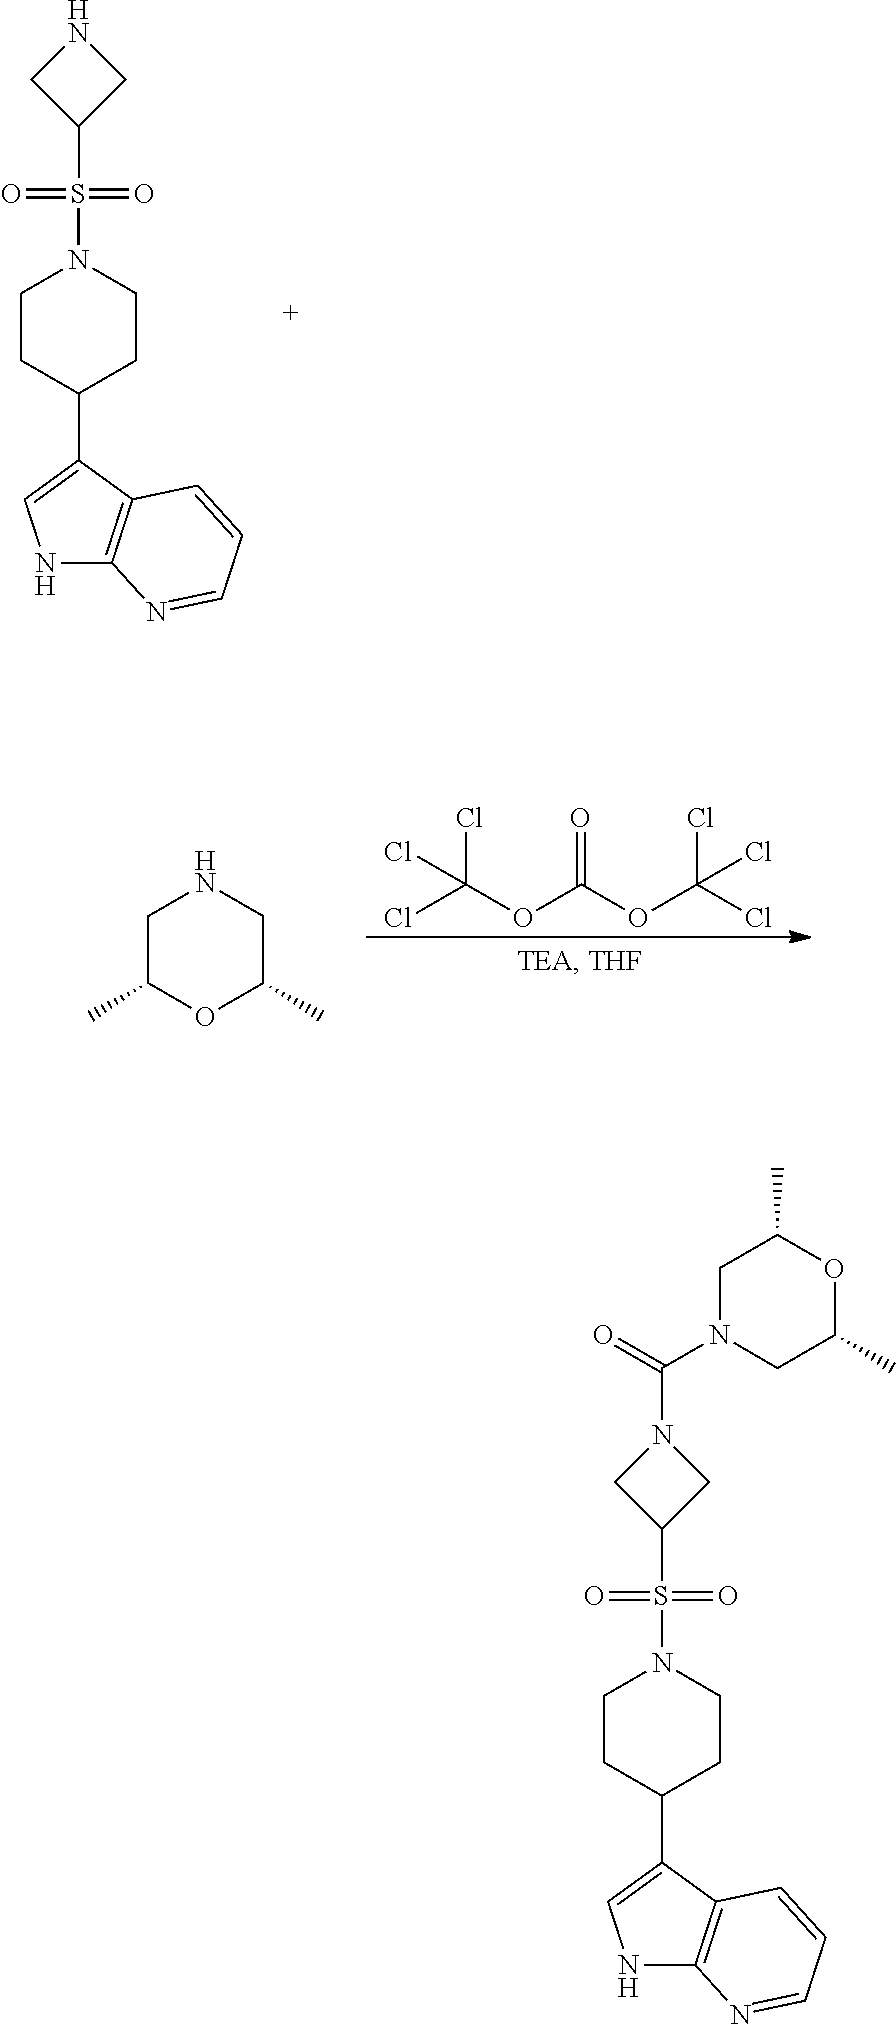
C1(S(=O)(=O)N2CCC(C3=CNC4=C3C=CC=N4)CC2)CN(C(=O)N2CC(C)OC(C)C2)C1.C1(S(=O)(=O)N2CCC(C3=CNC4=C3C=CC=N4)CC2)CNC1.O=C(OC(Cl)(Cl)Cl)OC(Cl)(Cl)Cl.C1C(C)OC(C)CN1
